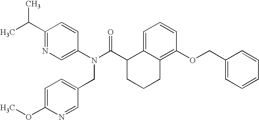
C12=CC=CC(OCC3=CC=CC=C3)=C1CCCC2C(N(C1=CN=C(C(C)C)C=C1)CC1=CC=C(OC)N=C1)=O
